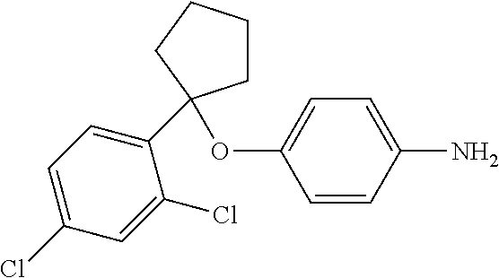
C1=C(Cl)C=C(Cl)C(C2(OC3=CC=C(N)C=C3)CCCC2)=C1
